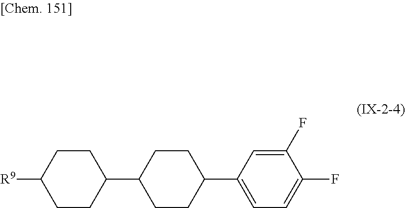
C1(F)=CC(C2CCC(C3CCC([R9])CC3)CC2)=CC=C1F
